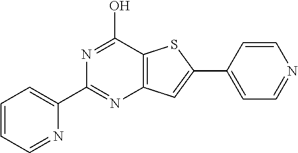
C1(C2=CC=CC=N2)=NC2=C(C(O)=N1)SC(C1=CC=NC=C1)=C2
